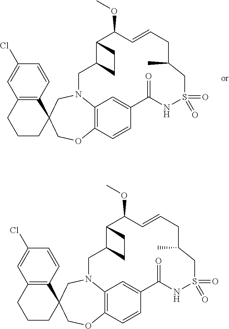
C12=C(C=CC(Cl)=C1)C1(CCC2)COC2=C3N(C1)CC1C(C(OC)C=CCC(C)CS(=O)(=O)NC(=O)C(=C3)C=C2)CC1.C12=C(C=CC(Cl)=C1)C1(CCC2)COC2=C3N(C1)CC1C(C(OC)C=CCC(C)CS(=O)(=O)NC(=O)C(=C3)C=C2)CC1
